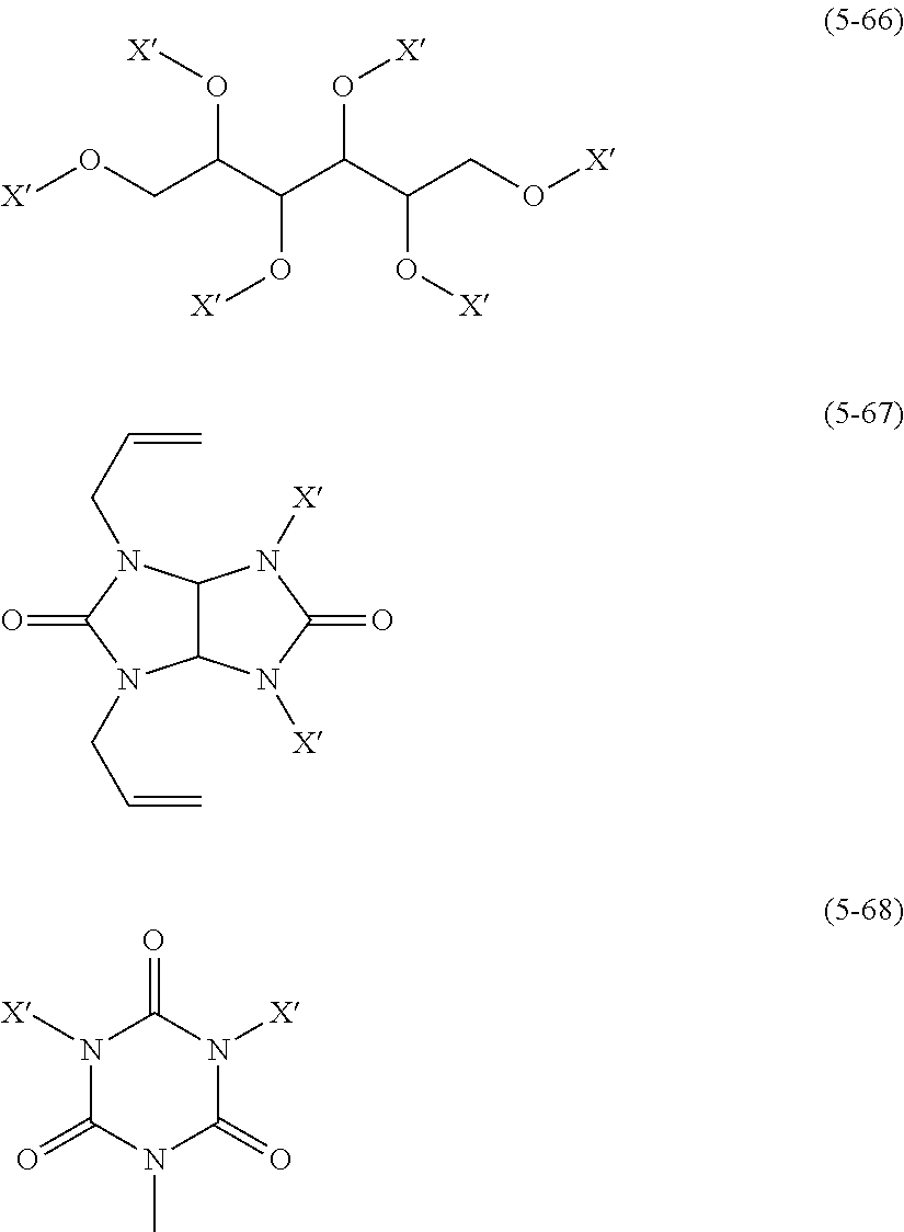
O(CC(C(C(C(CO[X])O[X])O[X])O[X])O[X])[X].C12C(N([X])C(=O)N1[X])N(CC=C)C(=O)N2CC=C.N1([X])C(=O)N(C)C(=O)N([X])C1=O
